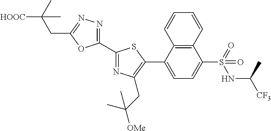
C1(C2=NC(CC(C)([OMe])C)=C(C3=CC=C(S(=O)(NC(C)[CF3])=O)C4=C3C=CC=C4)S2)=NN=C(CC([HOOC])(C)C)O1
